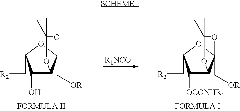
C1(O)C2OC(C)(C)OC2(C[OR])OC1C[R2].C1([OCONHR1])C2OC(C)(C)OC2(C[OR])OC1C[R2]
